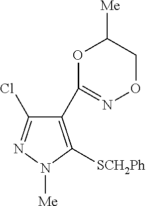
[SCH2Ph]C1=C(C2=NOCC([Me])O2)C(Cl)=NN1[Me]
